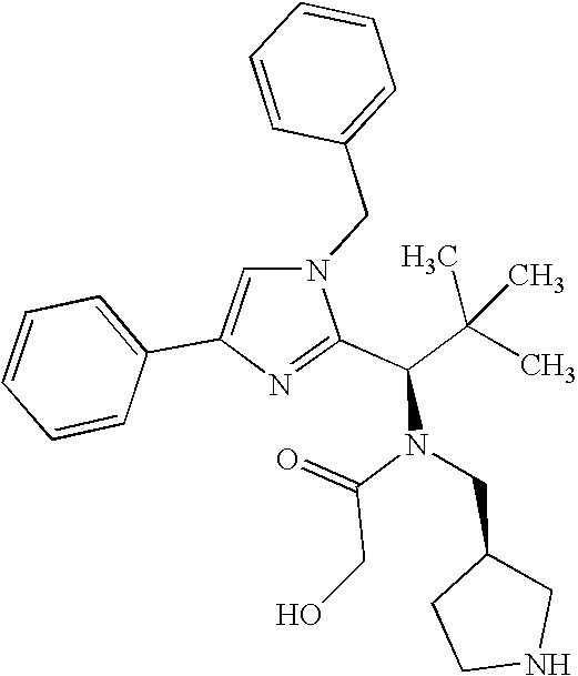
N1(CC2=CC=CC=C2)C=C(C2=CC=CC=C2)N=C1C(C(C)(C)C)N(C(CO)=O)CC1CCNC1
